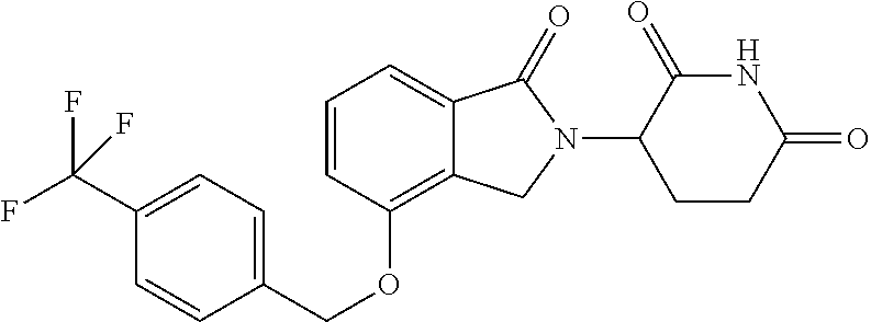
C(OC1=C2C(=CC=C1)C(=O)N(C1C(=O)NC(=O)CC1)C2)C1=CC=C(C(F)(F)F)C=C1
